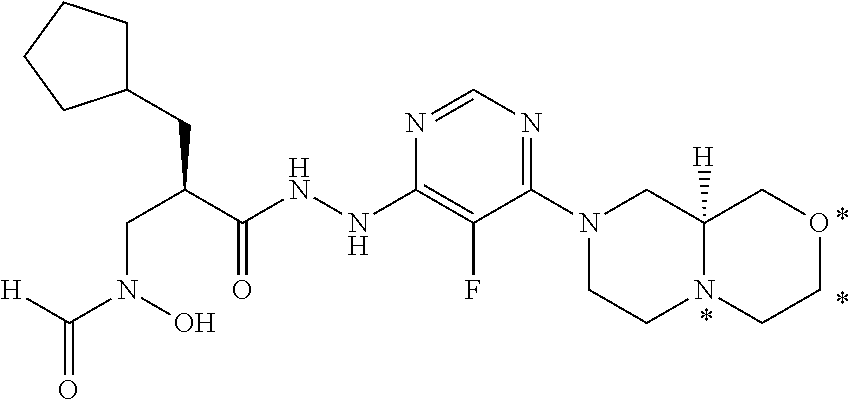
C1(CC(C(=O)NNC2=C(F)C(N3CCN4C([H])(C3)COCC4)=NC=N2)CN(C(=O)[H])O)CCCC1
